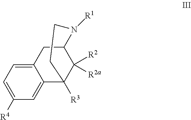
C12=CC=C([R4])C=C1C1([R3])C([R2])([R2a])C(C2)N([R1])CC1
